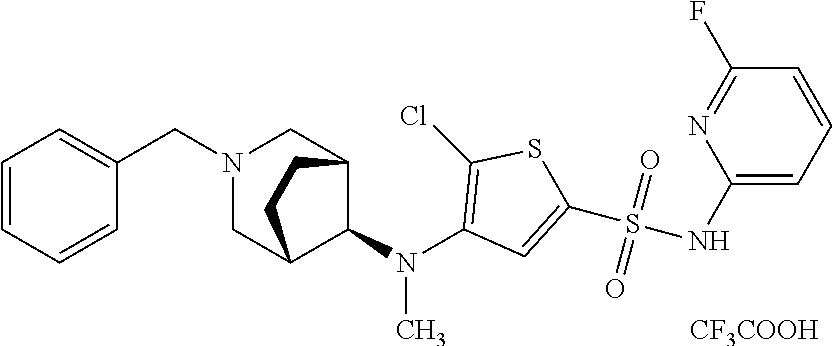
C1=CC=CC(CN2CC3C(N(C4=C(Cl)SC(S(NC5=CC=CC(F)=N5)(=O)=O)=C4)C)C(C2)CC3)=C1.[CF3COOH]
